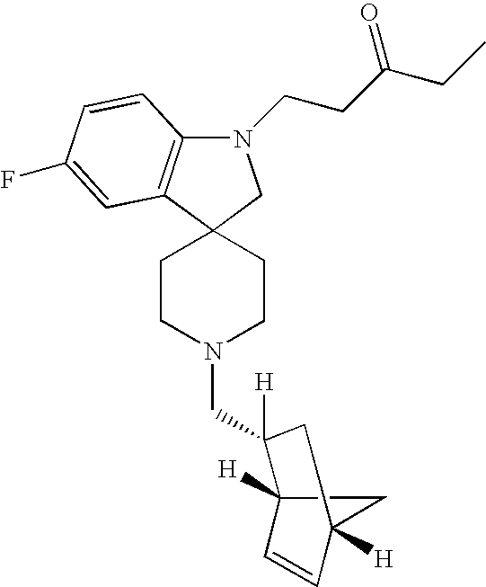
C12=C(C3(CN1CCC(CC)=O)CCN(CC1([H])C4([H])C=CC([H])(C4)C1)CC3)C=C(F)C=C2
